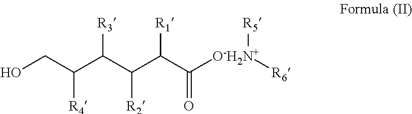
OCC(C(C(C([R1])C([O-H2N+]([R5])[R6])=O)[R2])[R3])[R4]
